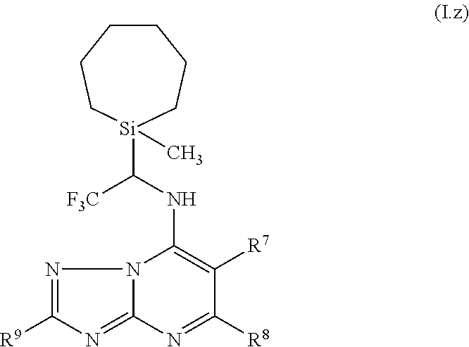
N12C(=NC([R9])=N1)N=C([R8])C([R7])=C2NC([Si]1(C)CCCCCC1)[F3C]
